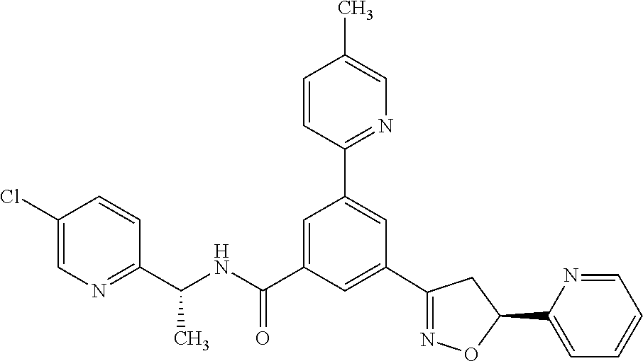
C1(C2=NOC(C3=CC=CC=N3)C2)=CC(C(NC(C2=NC=C(Cl)C=C2)C)=O)=CC(C2=NC=C(C)C=C2)=C1
